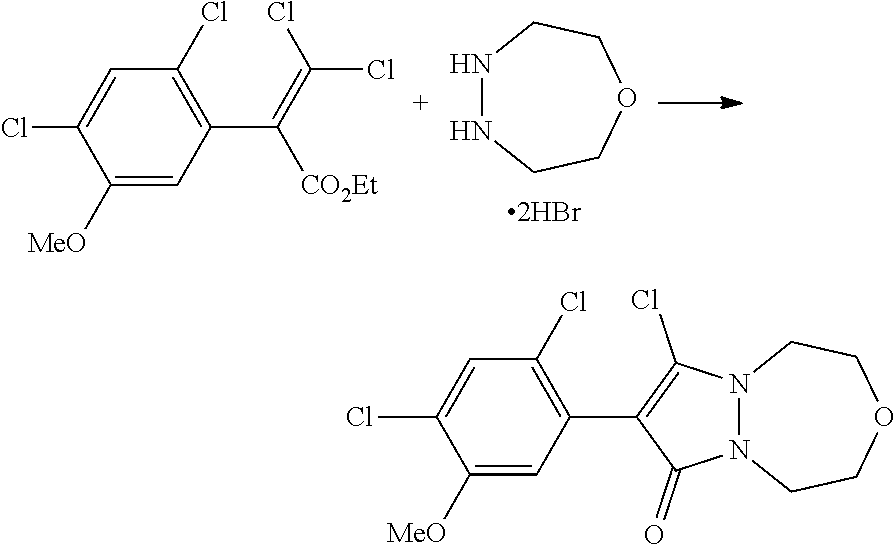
N1NCCOCC1.C1=C(Cl)C([MeO])=CC(C(=C(Cl)Cl)[CO2Et])=C1Cl.C1=C(Cl)C([MeO])=CC(C2=C(Cl)N3N(C2=O)CCOCC3)=C1Cl
